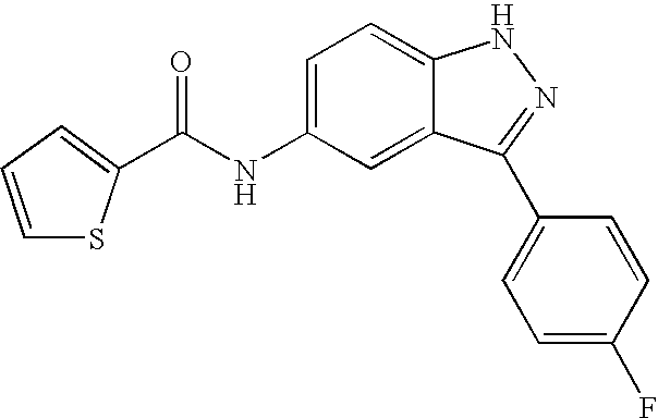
N(C1=CC=C2C(=C1)C(C1=CC=C(F)C=C1)=NN2)C(C1=CC=CS1)=O
